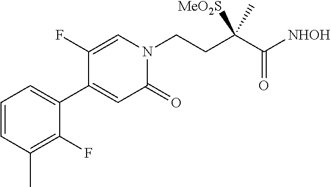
C1=CC=C(C2=CC(=O)N(CCC(C([NHOH])=O)([MeO2S])C)C=C2F)C(F)=C1C
